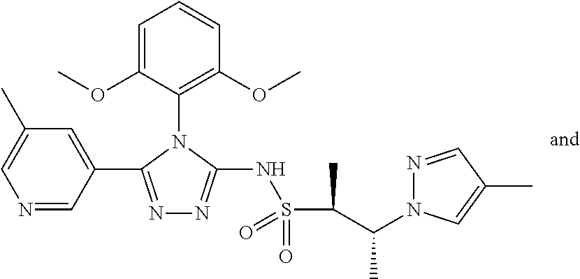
N1=C(C2=CC(C)=CN=C2)N(C2=C(OC)C=CC=C2OC)C(NS(C(C(N2N=CC(C)=C2)C)C)(=O)=O)=N1
